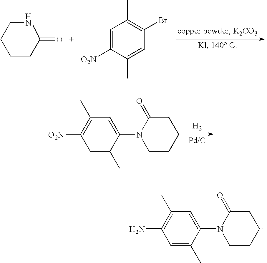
C1CCC(=O)NC1.C1=C([O2N])C(C)=CC(Br)=C1C.C1([O2N])=C(C)C=C(N2CCCCC2=O)C(C)=C1.[H2].C1(N)=C(C)C=C(N2CCCCC2=O)C(C)=C1
